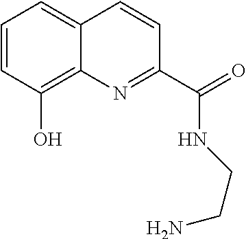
C1=CC(O)=C2C(=C1)C=CC(C(=O)NCCN)=N2
